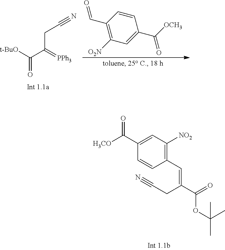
C(C#N)C(=CC1=C([NO2])C=C(C(=O)[H3CO])C=C1)C(OC(C)(C)C)=O.[t-BuO]C(C(=[PPh3])CC#N)=O.C1([O2N])=C(C=O)C=CC(C([OCH3])=O)=C1
